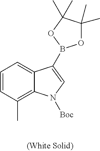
C1=CC(C)=C2C(=C1)C(B1OC(C)(C)C(C)(C)O1)=CN2[Boc]
